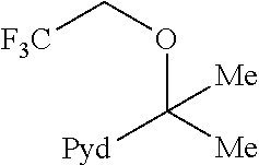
O(C([Me])([Pyd])[Me])C[F3C]
